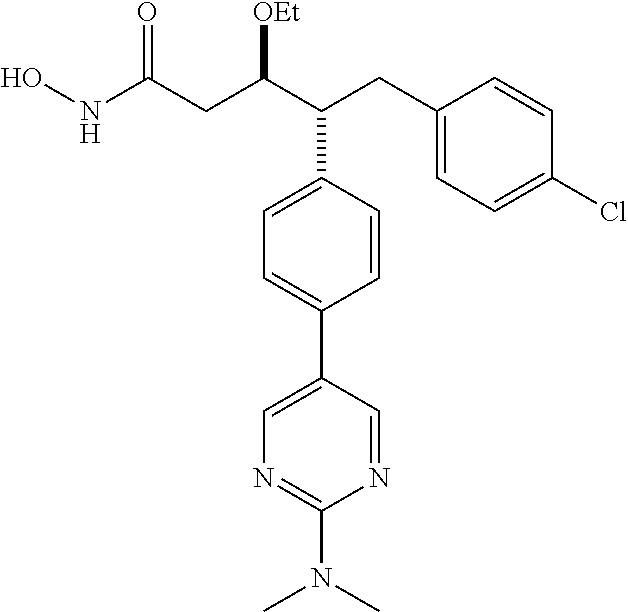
C1=CC(C(C(CC(NO)=O)[OEt])CC2=CC=C(Cl)C=C2)=CC=C1C1=CN=C(N(C)C)N=C1
